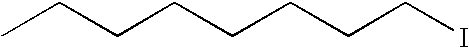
CCCCCCCCI
